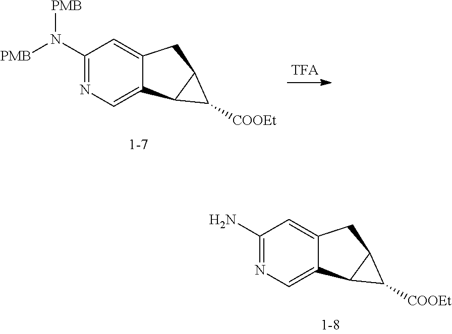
C1(N)=NC=C2C(=C1)CC1C2C1[COOEt].C1(N([PMB])[PMB])=NC=C2C(=C1)CC1C2C1[COOEt]
